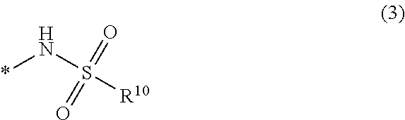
*NS(=O)(=O)[R10]
